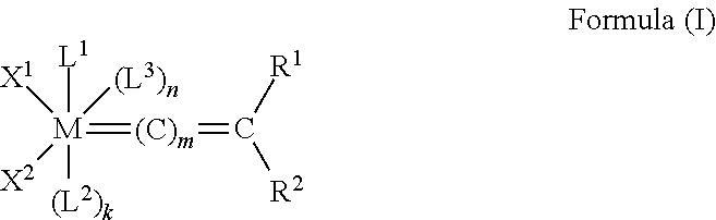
[M](=[(C)m]=C([R2])[R1])([X1])([X2])([L1])([(L2)k])[(L3)n]
